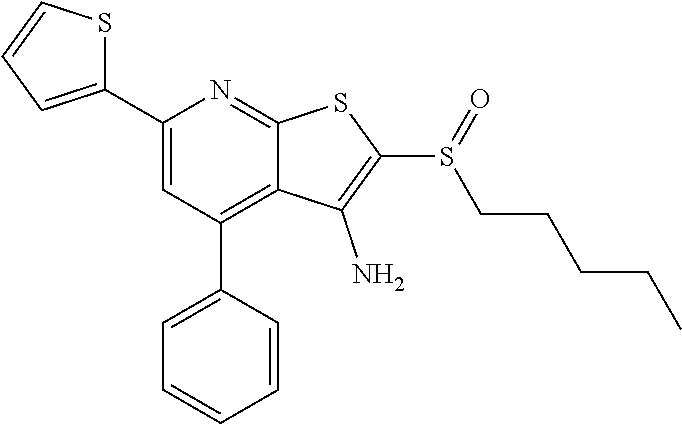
C1(C2=CC(C3=CC=CC=C3)=C3C(=N2)SC(S(=O)CCCCC)=C3N)=CC=CS1
